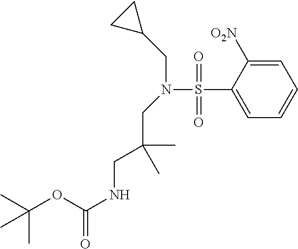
C1(S(=O)(=O)N(CC(C)(CNC(OC(C)(C)C)=O)C)CC2CC2)=CC=CC=C1[O2N]
